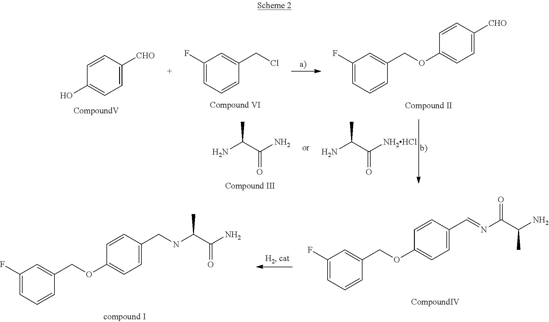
C1(F)=CC=CC(COC2=CC=C(C=NC(C(N)C)=O)C=C2)=C1.C1(F)=CC=CC(COC2=CC=C(CNC(C(N)=O)C)C=C2)=C1.C1(F)=CC=CC(COC2=CC=C([CHO])C=C2)=C1.C1=C([CHO])C=CC(O)=C1.C1(F)=CC=CC(CCl)=C1.NC(C([NH2HCl])=O)C.NC(C(N)=O)C
